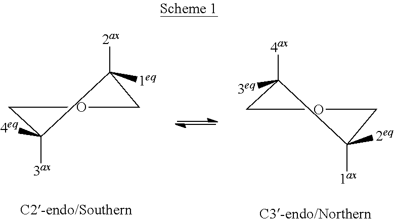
C1C([3ax])([4eq])C([2ax])([1eq])CO1.C1C([4ax])([3eq])C([1ax])([2eq])CO1
